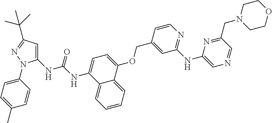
C1(NC(NC2=CC=C(OCC3=CC(NC4=CN=CC(CN5CCOCC5)=N4)=NC=C3)C3=CC=CC=C23)=O)=CC(C(C)(C)C)=NN1C1=CC=C(C)C=C1
